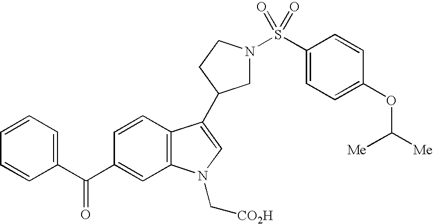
C1N(S(C2=CC=C(OC([Me])[Me])C=C2)(=O)=O)CCC1C1=CN(C[CO2H])C2=C1C=CC(C(C1=CC=CC=C1)=O)=C2
